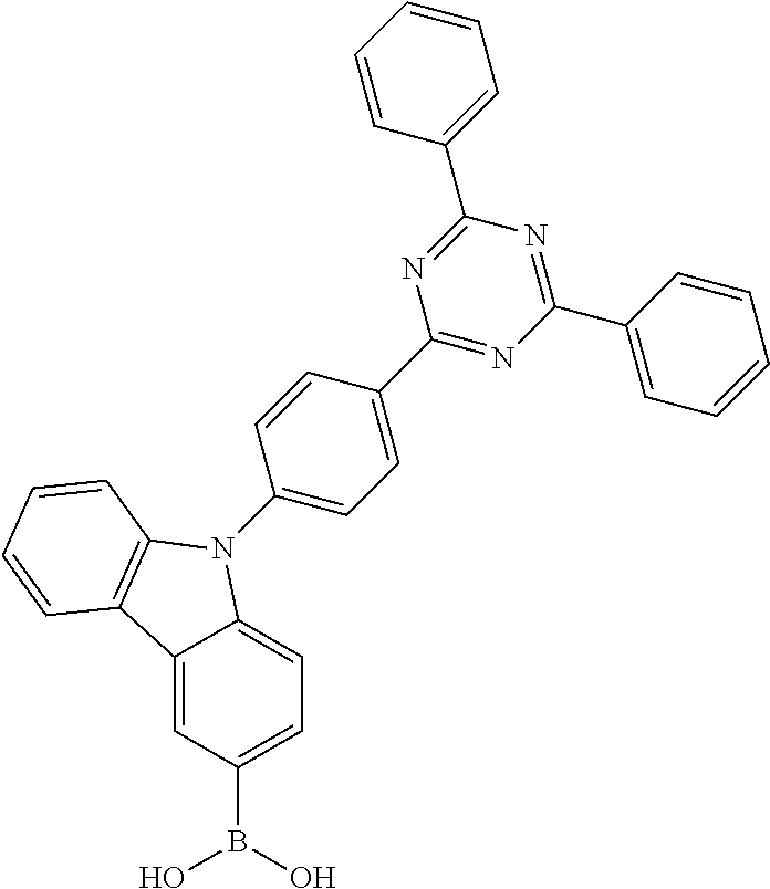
C12=CC(B(O)O)=CC=C1N(C1=CC=C(C3=NC(C4=CC=CC=C4)=NC(C4=CC=CC=C4)=N3)C=C1)C1=C2C=CC=C1
